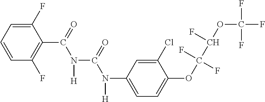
C1(F)=CC=CC(F)=C1C(=O)N(C(=O)N(C1=CC=C(OC(C(OC(F)(F)F)F)(F)F)C(Cl)=C1)[H])[H]
